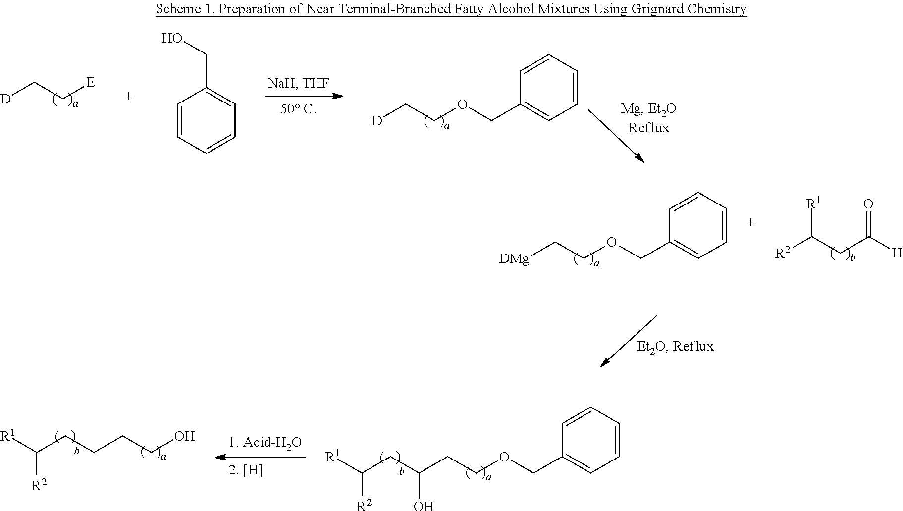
[D]CC[E].[D]CCOCC1=CC=CC=C1.C1=CC=CC=C1CO.[DMg]CCOCC1=CC=CC=C1.[R2]C(CC([H])=O)[R1].C(CCOCC1=CC=CC=C1)(CC([R1])[R2])O.C(CCO)CC([R1])[R2]
